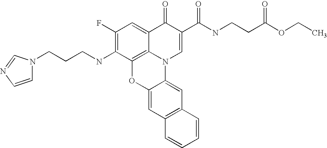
C1(F)=C(NCCCN2C=CN=C2)C2=C3C(=C1)C(=O)C(C(NCCC(=O)OCC)=O)=CN3C1=CC3=C(C=C1O2)C=CC=C3
